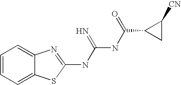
C12=CC=CC=C1SC(NC(NC(=O)C1CC1[CN])=N)=N2
